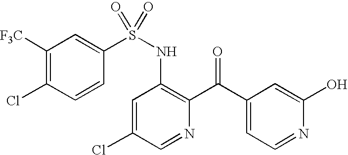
C1([F3C])=C(Cl)C=CC(S(NC2=C(C(C3=CC=NC(O)=C3)=O)N=CC(Cl)=C2)(=O)=O)=C1
